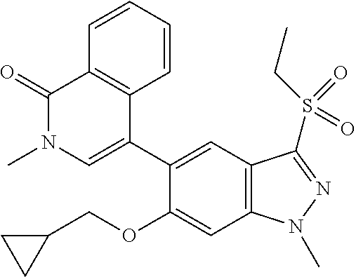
C1(OCC2CC2)=CC2=C(C=C1C1=CN(C)C(=O)C3=C1C=CC=C3)C(S(CC)(=O)=O)=NN2C
